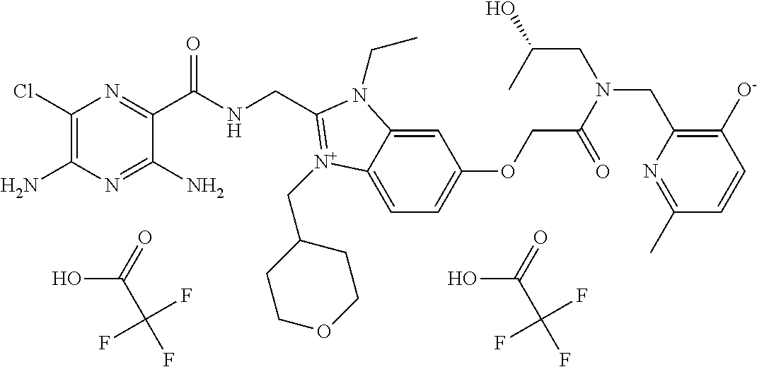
C1(Cl)=C(N)N=C(N)C(C(NCC2=[N+](CC3CCOCC3)C3=CC=C(OCC(=O)N(CC4=C([O-])C=CC(C)=N4)CC(O)C)C=C3N2CC)=O)=N1.OC(=O)C(F)(F)F.OC(=O)C(F)(F)F
